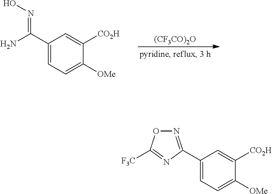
[(CF3CO)2O].C1(C(N)=NO)=CC=C([OMe])C([CO2H])=C1.C1(C2=NOC([F3C])=N2)=CC=C([OMe])C([CO2H])=C1
